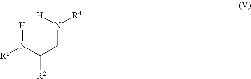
[R1]N(C(CN([R4])[H])[R2])[H]
